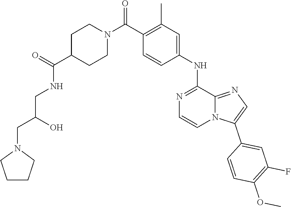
O(C)C1=C(F)C=C(C2=CN=C3N2C=CN=C3NC2=CC(C)=C(C(N3CCC(C(NCC(O)CN4CCCC4)=O)CC3)=O)C=C2)C=C1
